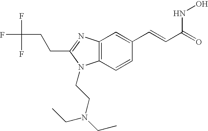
C12=C(C=CC(C=CC(NO)=O)=C1)N(CCN(CC)CC)C(CCC(F)(F)F)=N2
